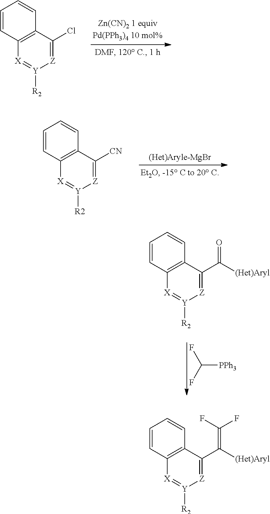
C12=C(C(Cl)=[Z][Y]([R2])=[X]1)C=CC=C2.C12=C(C([CN])=[Z][Y]([R2])=[X]1)C=CC=C2.C12=C(C(C([(Het)Aryl])=O)=[Z][Y]([R2])=[X]1)C=CC=C2.C([PPh3])(F)F.C12=C(C(C([(Het)Aryl])=C(F)F)=[Z][Y]([R2])=[X]1)C=CC=C2
